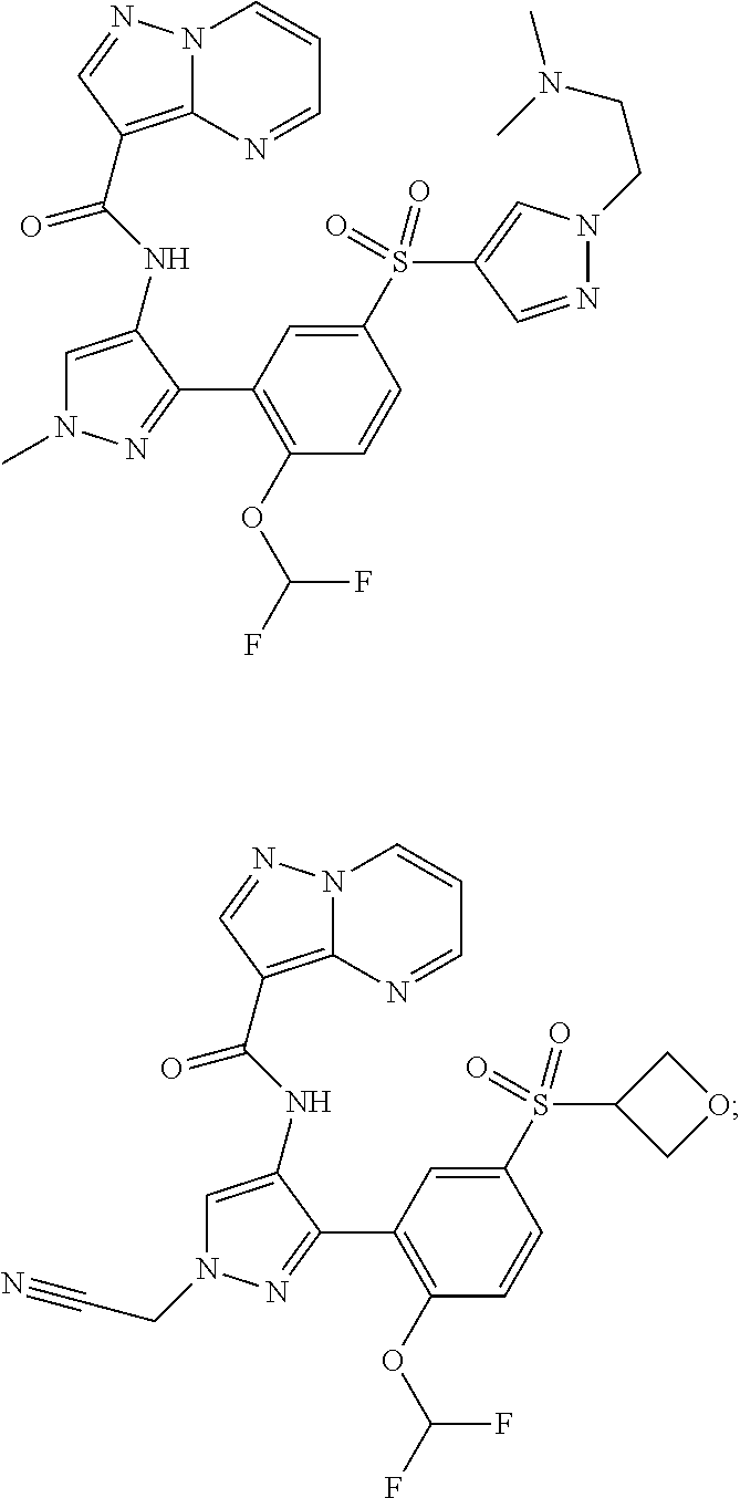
N12C(=C(C(NC3=CN(C)N=C3C3=C(OC(F)F)C=CC(S(=O)(C4=CN(CCN(C)C)N=C4)=O)=C3)=O)C=N1)N=CC=C2.N12C(=C(C(NC3=CN(CC#N)N=C3C3=C(OC(F)F)C=CC(S(=O)(C4COC4)=O)=C3)=O)C=N1)N=CC=C2
